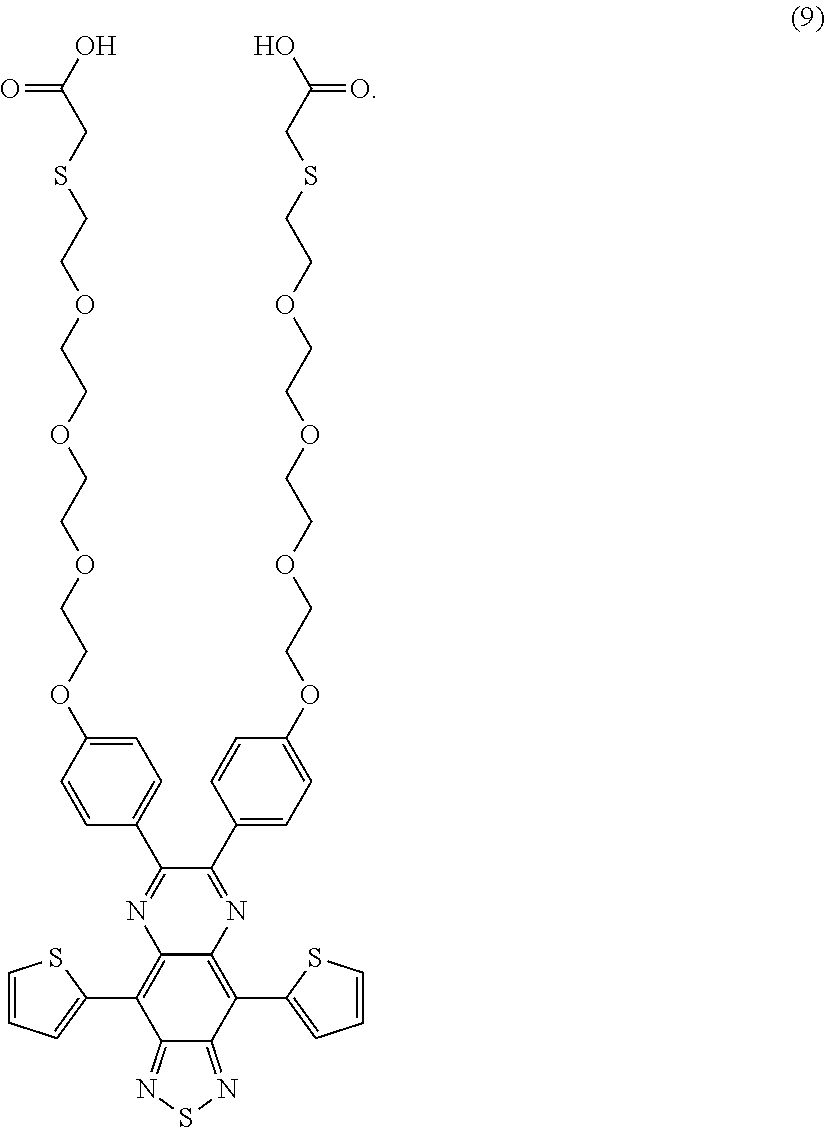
C12=C(C3=CC=CS3)C3=NSN=C3C(C3=CC=CS3)=C1N=C(C1=CC=C(OCCOCCOCCOCCSCC(O)=O)C=C1)C(C1=CC=C(OCCOCCOCCOCCSCC(O)=O)C=C1)=N2
